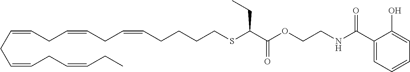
O=C(OCCNC(C1=CC=CC=C1O)=O)C(SCCCCC=CCC=CCC=CCC=CCC=CCC)CC
